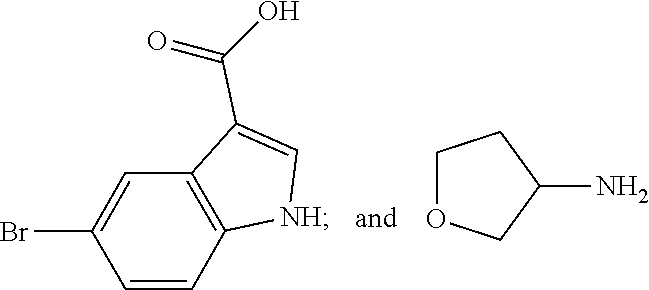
C1(Br)=CC2=C(C=C1)[NH]C=C2C(=O)O.C1(N)COCC1
